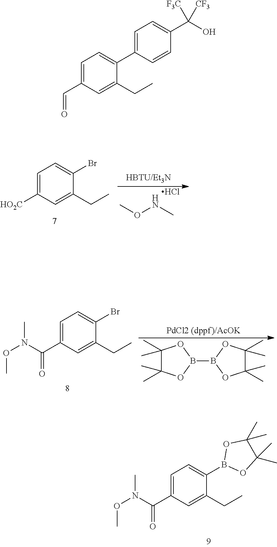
CONC.Cl.C1=C([HO2C])C=C(CC)C(Br)=C1.[PdCl2 (dppf)/AcOK].C1=C(C(N(OC)C)=O)C=C(CC)C(Br)=C1.C1(C)(C)C(C)(C)OB(B2OC(C)(C)C(C)(C)O2)O1.C1=C(C(N(OC)C)=O)C=C(CC)C(B2OC(C)(C)C(C)(C)O2)=C1.C1(C=O)=CC=C(C2=CC=C(C(O)([F3C])[CF3])C=C2)C(CC)=C1
